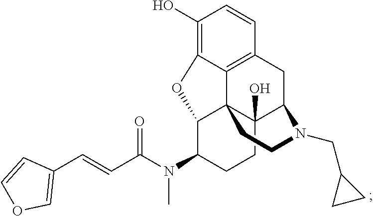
N(C(C=CC1=COC=C1)=O)(C)C1C2C34C(O)(CC1)C(CC1=C3C(=C(O)C=C1)O2)N(CC1CC1)CC4
